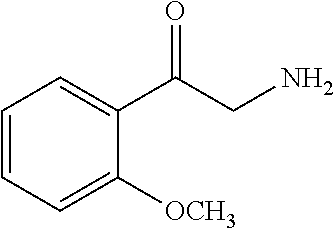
C1=CC=C([OCH3])C(C(CN)=O)=C1
